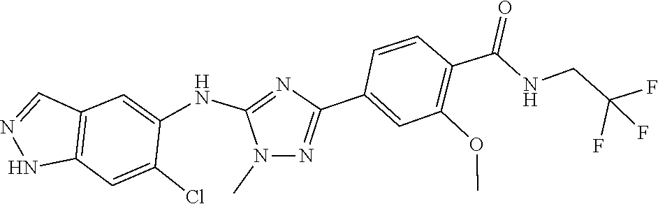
N1(C)N=C(C2=CC(OC)=C(C(=O)NCC(F)(F)F)C=C2)N=C1NC1=CC2=C(C=C1Cl)NN=C2
